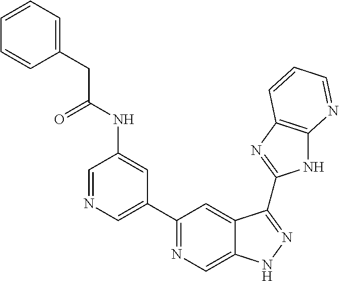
C1=NC=C(C2=NC=C3C(=C2)C(C2=NC4=C(N2)N=CC=C4)=NN3)C=C1NC(CC1=CC=CC=C1)=O
